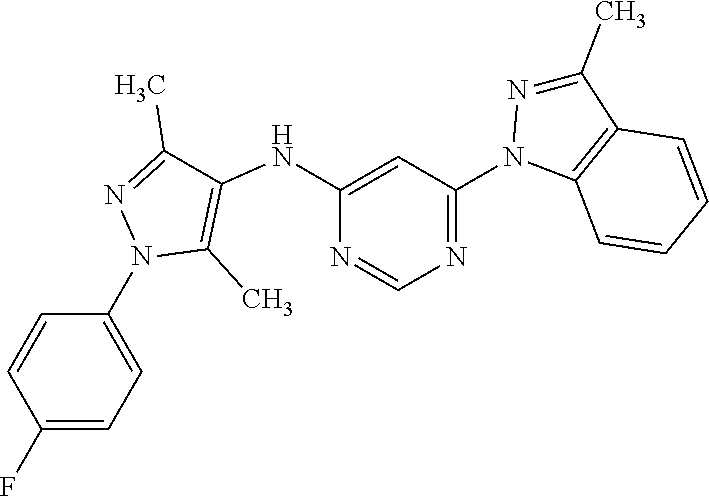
C1(N2C(C)=C(NC3=CC(N4N=C(C)C5=C4C=CC=C5)=NC=N3)C(C)=N2)=CC=C(F)C=C1
